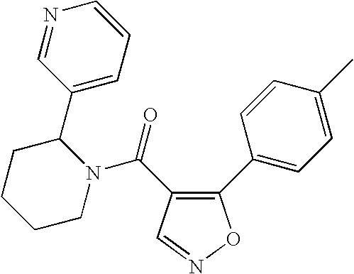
C1(C(=O)N2C(C3=CC=CN=C3)CCCC2)=C(C2=CC=C(C)C=C2)ON=C1
